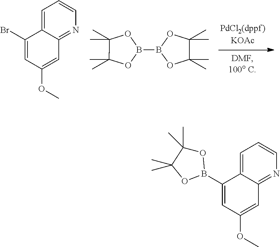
C12=CC=CN=C1C=C(OC)C=C2Br.B1(B2OC(C)(C)C(C)(C)O2)OC(C)(C)C(C)(C)O1.C12=CC=CN=C1C=C(OC)C=C2B1OC(C)(C)C(C)(C)O1
